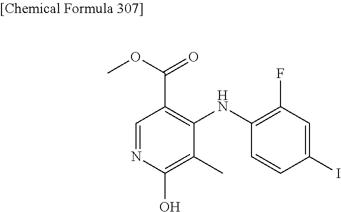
COC(C1=C(NC2=C(F)C=C(I)C=C2)C(C)=C(O)N=C1)=O
